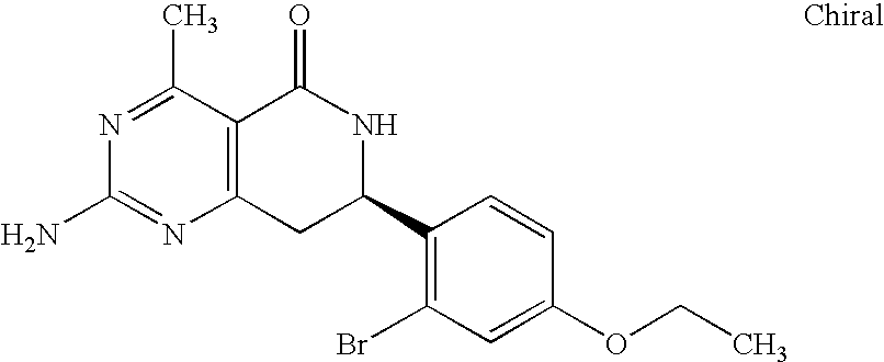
N1=C(C)C2=C(N=C1N)CC(C1=C(Br)C=C(OCC)C=C1)NC2=O
